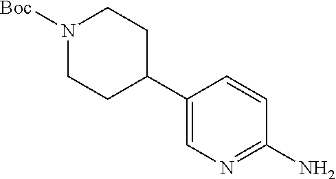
N1([Boc])CCC(C2=CN=C(N)C=C2)CC1
